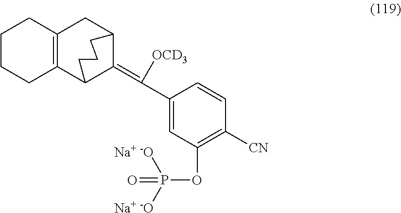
C1(C(=C2C3CC4=C(C2CCC3)CCCC4)[OCD3])=CC(OP([Na+ -O])([Na+ -O])=O)=C([CN])C=C1
